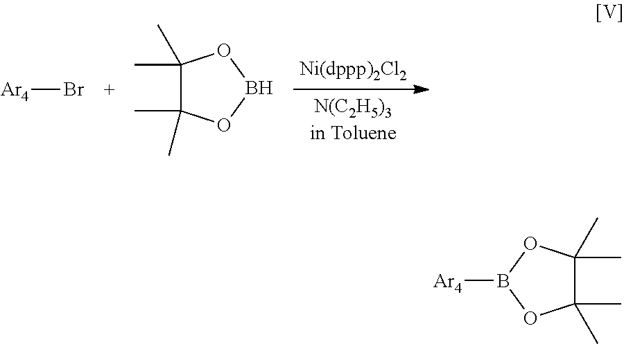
[Ar4]Br.C1(C)(C)C(C)(C)OBO1.C1(C)(C)C(C)(C)OB([Ar4])O1
